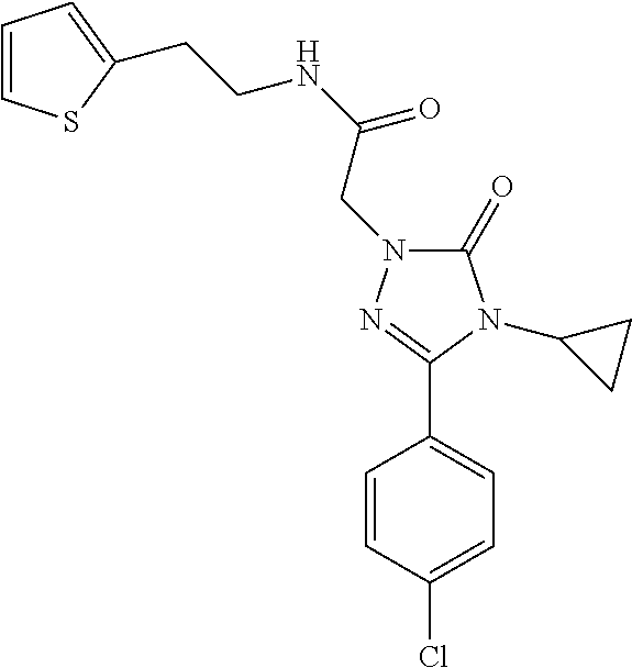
C(NC(=O)CN1C(=O)N(C2CC2)C(C2=CC=C(Cl)C=C2)=N1)CC1=CC=CS1
